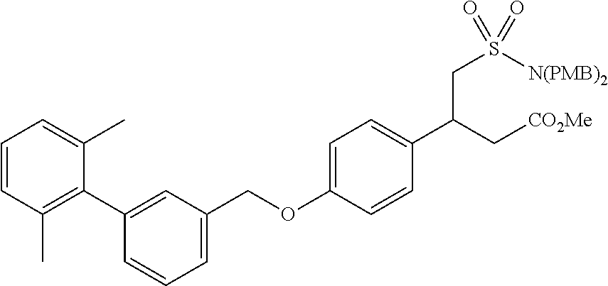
C1=CC(C)=C(C2=CC(COC3=CC=C(C(C[CO2Me])CS([N(PMB)2])(=O)=O)C=C3)=CC=C2)C(C)=C1
